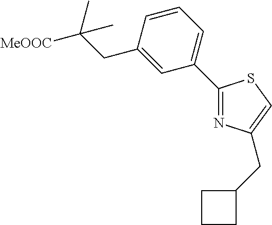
C1(C2=NC(CC3CCC3)=CS2)=CC=CC(CC([MeOOC])(C)C)=C1
